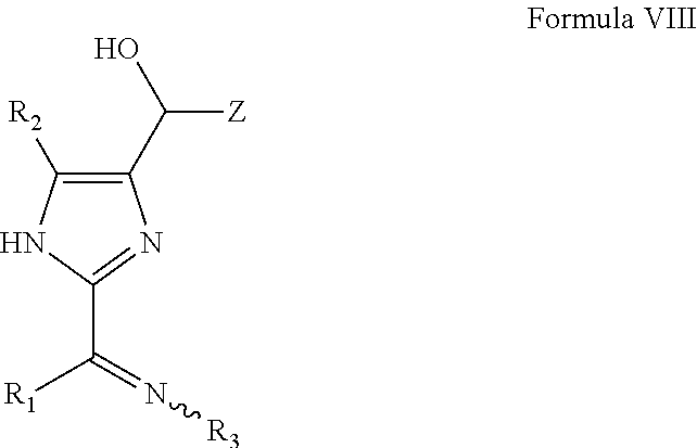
C1(C(O)[Z])=C([R2])NC(C([R1])=N[R3])=N1
